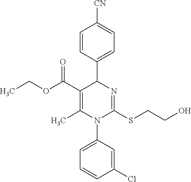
C1=CC(C2C(C(OCC)=O)=C(C)N(C3=CC=CC(Cl)=C3)C(SCCO)=N2)=CC=C1[CN]
